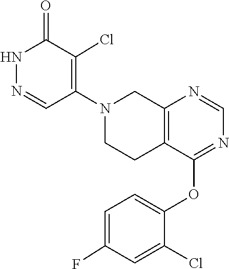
C1=NC2=C(C(OC3=CC=C(F)C=C3Cl)=N1)CCN(C1=C(Cl)C(=O)NN=C1)C2
